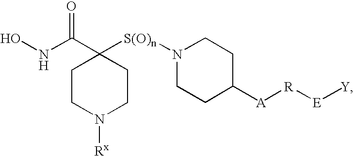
C1CN([Rx])CCC1(C(NO)=O)[S(O)n]N1CCC([A][R][E][Y])CC1
